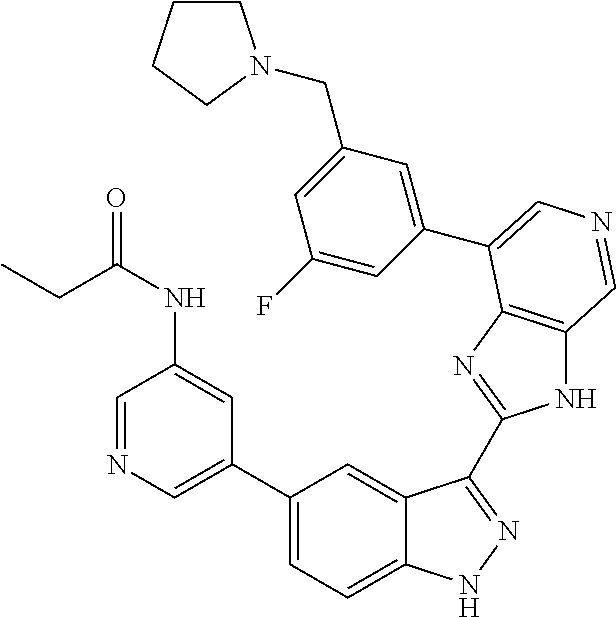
C1(C2=CN=CC(NC(=O)CC)=C2)=CC=C2C(=C1)C(C1=NC3=C(N1)C=NC=C3C1=CC(CN3CCCC3)=CC(F)=C1)=NN2
